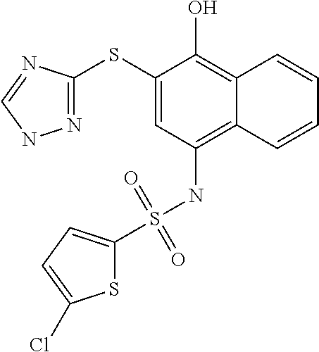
N1=C(SC2=CC(NS(=O)(=O)C3=CC=C(Cl)S3)=C3C(=C2O)C=CC=C3)N=CN1
